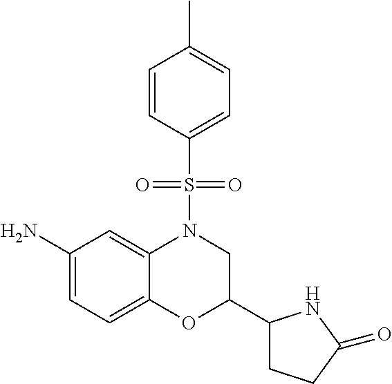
C1=CC(S(N2C3=CC(N)=CC=C3OC(C3CCC(=O)N3)C2)(=O)=O)=CC=C1C
